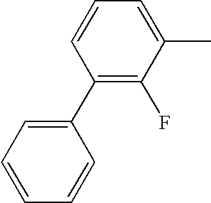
C1(C2=CC=CC=C2)=C(F)C(C)=CC=C1
